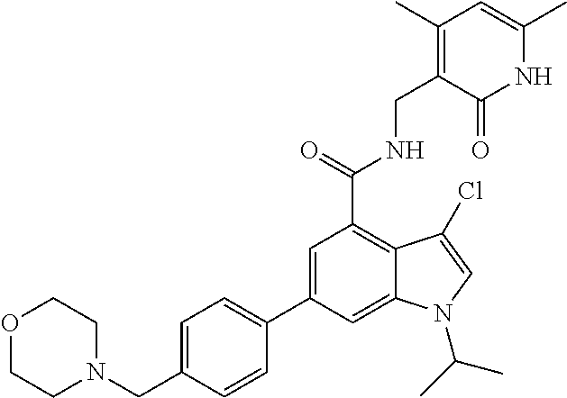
C1=C(C2=CC=C(CN3CCOCC3)C=C2)C=C2C(=C1C(NCC1=C(C)C=C(C)NC1=O)=O)C(Cl)=CN2C(C)C
